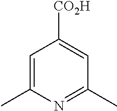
C1=C(C)N=C(C)C=C1[CO2H]
